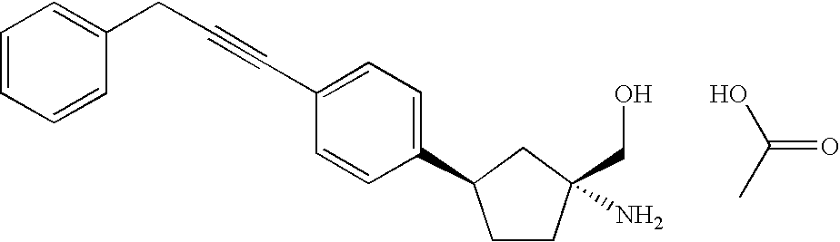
C1=CC=CC(CC#CC2=CC=C(C3CCC(CO)(N)C3)C=C2)=C1.OC(=O)C
